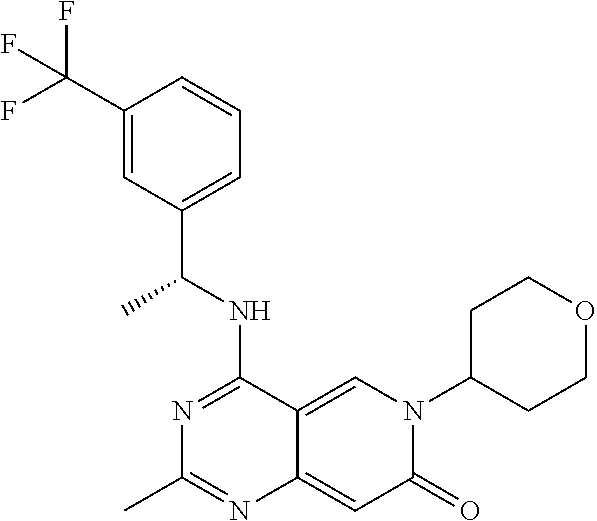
C1(C(F)(F)F)=CC(C(NC2=NC(C)=NC3=CC(=O)N(C4CCOCC4)C=C23)C)=CC=C1
